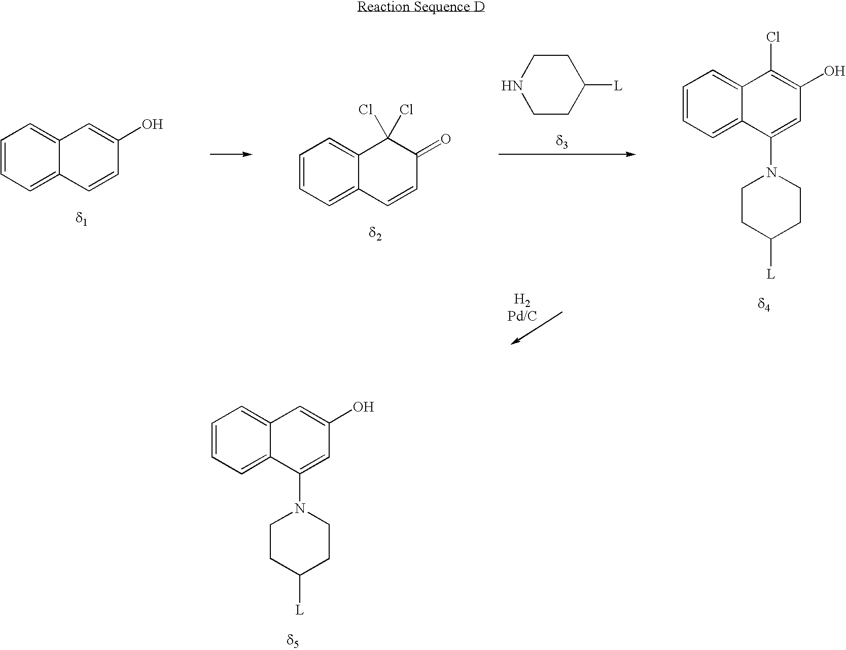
C1([L])CCNCC1.C1=CC=C2C(=C1)C(Cl)(Cl)C(=O)C=C2.C1=CC=C2C(=C1)C=C(O)C=C2.C1=CC=C2C(=C1)C(Cl)=C(O)C=C2N1CCC([L])CC1.C1=CC=C2C(=C1)C=C(O)C=C2N1CCC([L])CC1
